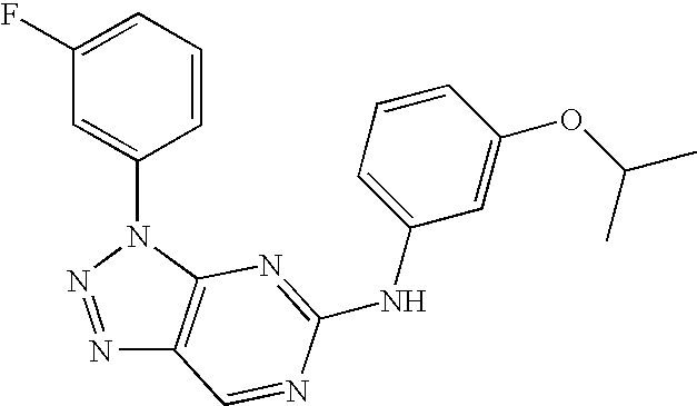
C1=CC=C(F)C=C1N1N=NC2=C1N=C(NC1=CC=CC(OC(C)C)=C1)N=C2
